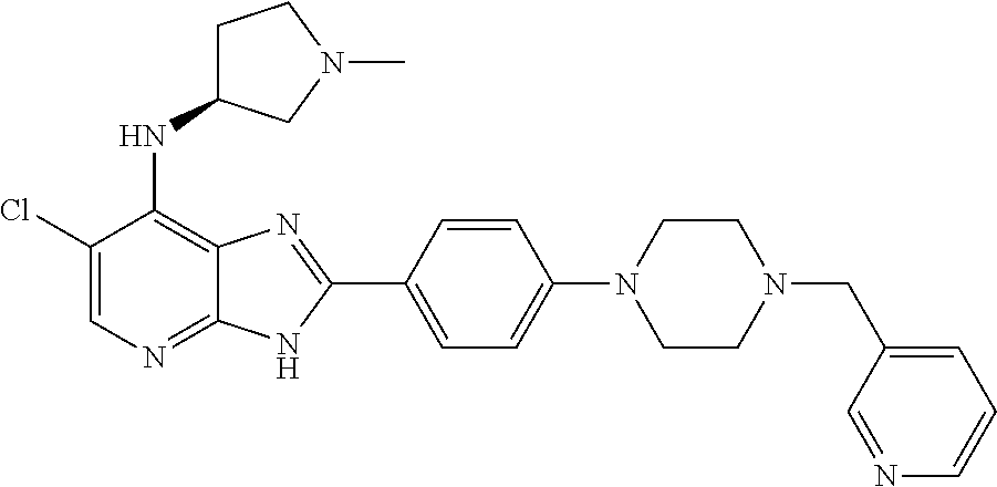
C1(Cl)=CN=C2C(=C1NC1CCN(C)C1)N=C(C1=CC=C(N3CCN(CC4=CC=CN=C4)CC3)C=C1)N2
